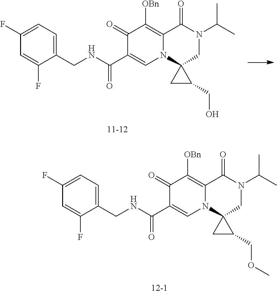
C1(CNC(=O)C2=CN3C(=C([OBn])C2=O)C(=O)N(C(C)C)CC32CC2CO)=CC=C(F)C=C1F.[11-12].C1(CNC(=O)C2=CN3C(=C([OBn])C2=O)C(=O)N(C(C)C)CC32CC2COC)=CC=C(F)C=C1F.[12-1]
